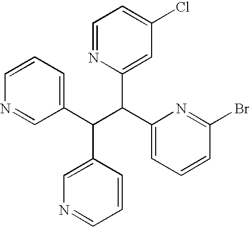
C1=CC=C(C(C(C2=CC=CC(Br)=N2)C2=CC(Cl)=CC=N2)C2=CN=CC=C2)C=N1
